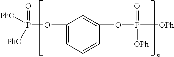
C1=C(OP(=O)([PhO])[PhO])C=C(OP(=O)([OPh])[OPh])C=C1
